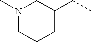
N1(C)CCCC(CC)C1
